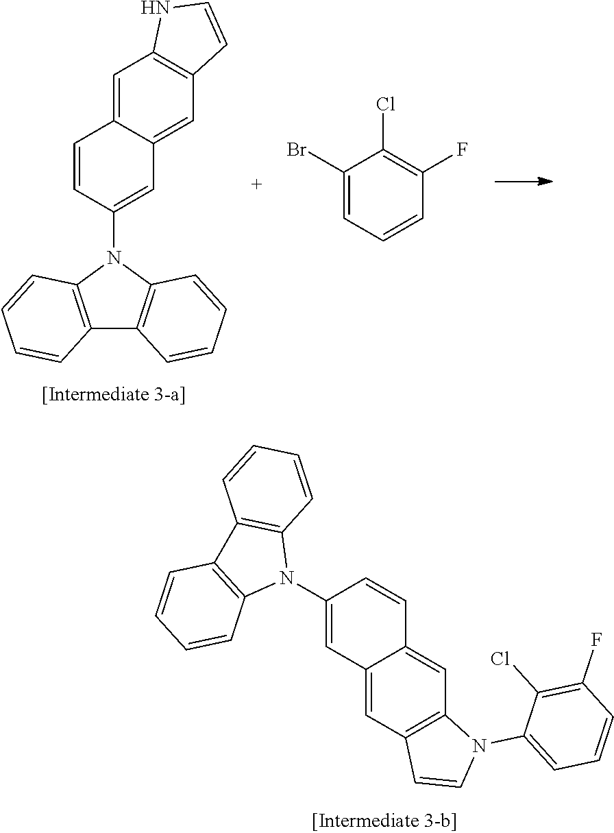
C12=C(NC=C1)C=C1C=CC(N3C4=C(C=CC=C4)C4=C3C=CC=C4)=CC1=C2.C1(Br)=CC=CC(F)=C1Cl.C12=C(N(C3=CC=CC(F)=C3Cl)C=C1)C=C1C=CC(N3C4=C(C=CC=C4)C4=C3C=CC=C4)=CC1=C2
